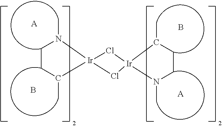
[A].B.C1CC(C)[Ir]2(N1C)Cl[Ir]1(Cl2)C(C)CCN1C.B.[A]
